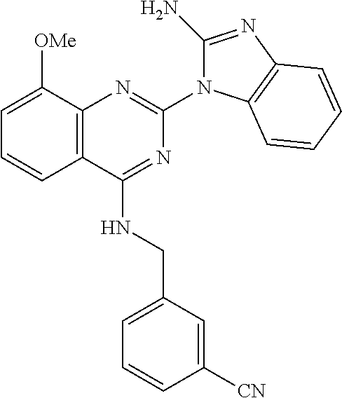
C12=C(C([OMe])=CC=C1)N=C(N1C(N)=NC3=C1C=CC=C3)N=C2NCC1=CC=CC([CN])=C1
